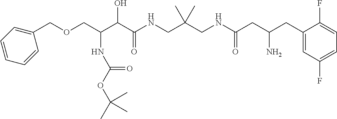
C(C(C(C(NCC(CNC(CC(CC1=CC(F)=CC=C1F)N)=O)(C)C)=O)O)NC(OC(C)(C)C)=O)OCC1=CC=CC=C1
